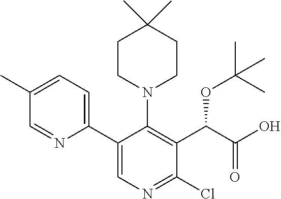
C1=NC(C2=CN=C(Cl)C(C(C(=O)O)OC(C)(C)C)=C2N2CCC(C)(C)CC2)=CC=C1C
